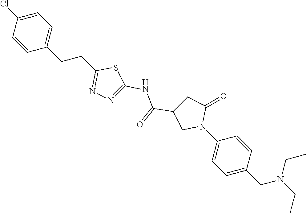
C1(CCC2=NN=C(NC(C3CN(C4=CC=C(CN(CC)CC)C=C4)C(=O)C3)=O)S2)=CC=C(Cl)C=C1
